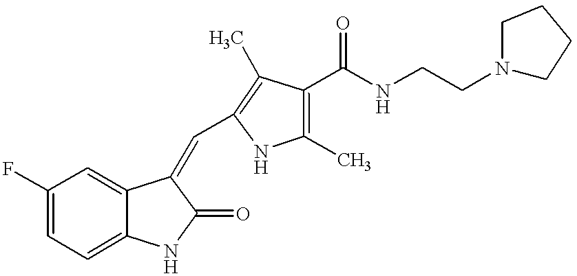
C1=C2C(=CC(F)=C1)C(=CC1=C(C)C(C(NCCN3CCCC3)=O)=C(C)N1)C(=O)N2
